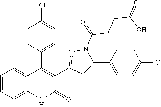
C1=CC=C2C(=C1)C(C1=CC=C(Cl)C=C1)=C(C1=NN(C(=O)CCC(=O)O)C(C3=CC=C(Cl)N=C3)C1)C(=O)N2
